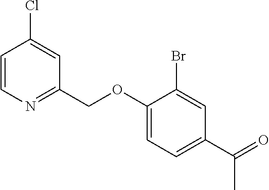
C1=CN=C(COC2=CC=C(C(=O)C)C=C2Br)C=C1Cl
